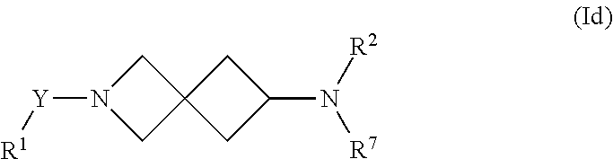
C12(CN([Y][R1])C1)CC(N([R2])[R7])C2
